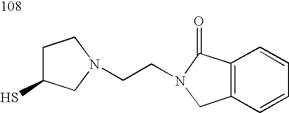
C1C(S)CN(CCN2CC3=C(C2=O)C=CC=C3)C1
